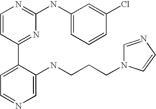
C1=CC(C2=CC=NC=C2NCCCN2C=NC=C2)=NC(NC2=CC=CC(Cl)=C2)=N1
